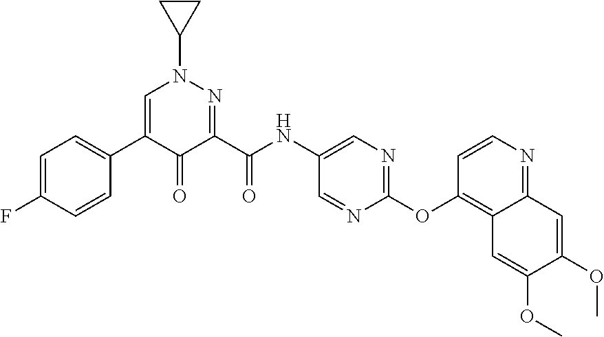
C1=C(F)C=CC(C2=CN(C3CC3)N=C(C(NC3=CN=C(OC4=C5C(=NC=C4)C=C(OC)C(OC)=C5)N=C3)=O)C2=O)=C1
